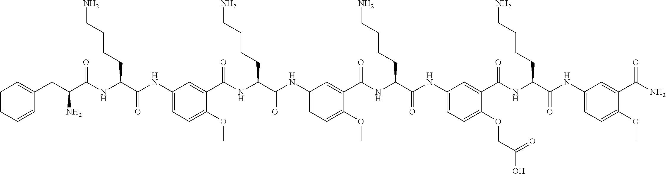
C1(NC(C(NC(=O)C(CC2=CC=CC=C2)N)CCCCN)=O)=CC=C(OC)C(C(NC(C(NC2=CC=C(OC)C(C(NC(C(NC3=CC=C(OCC(O)=O)C(C(NC(C(NC4=CC=C(OC)C(C(N)=O)=C4)=O)CCCCN)=O)=C3)=O)CCCCN)=O)=C2)=O)CCCCN)=O)=C1
